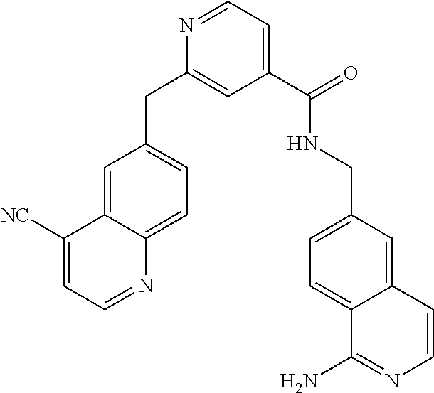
C1(C(NCC2=CC=C3C(=C2)C=CN=C3N)=O)=CC=NC(CC2=CC=C3C(=C2)C([NC])=CC=N3)=C1
